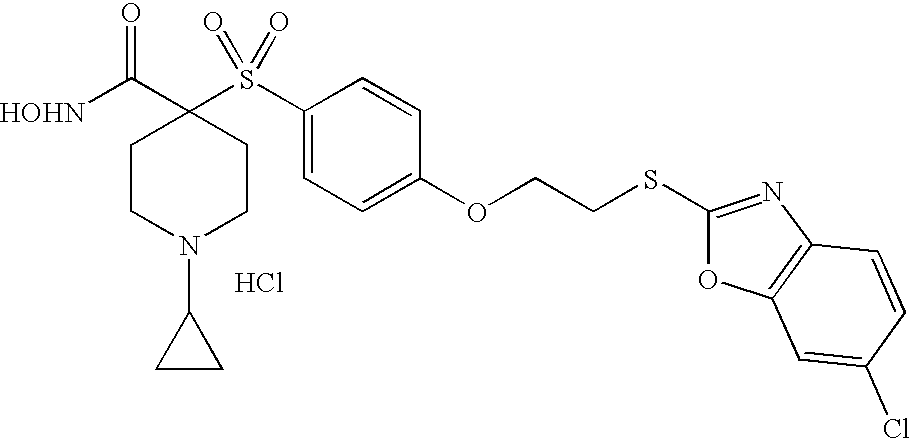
[HOHN]C(C1(S(C2=CC=C(OCCSC3=NC4=C(O3)C=C(Cl)C=C4)C=C2)(=O)=O)CCN(C2CC2)CC1)=O.Cl
